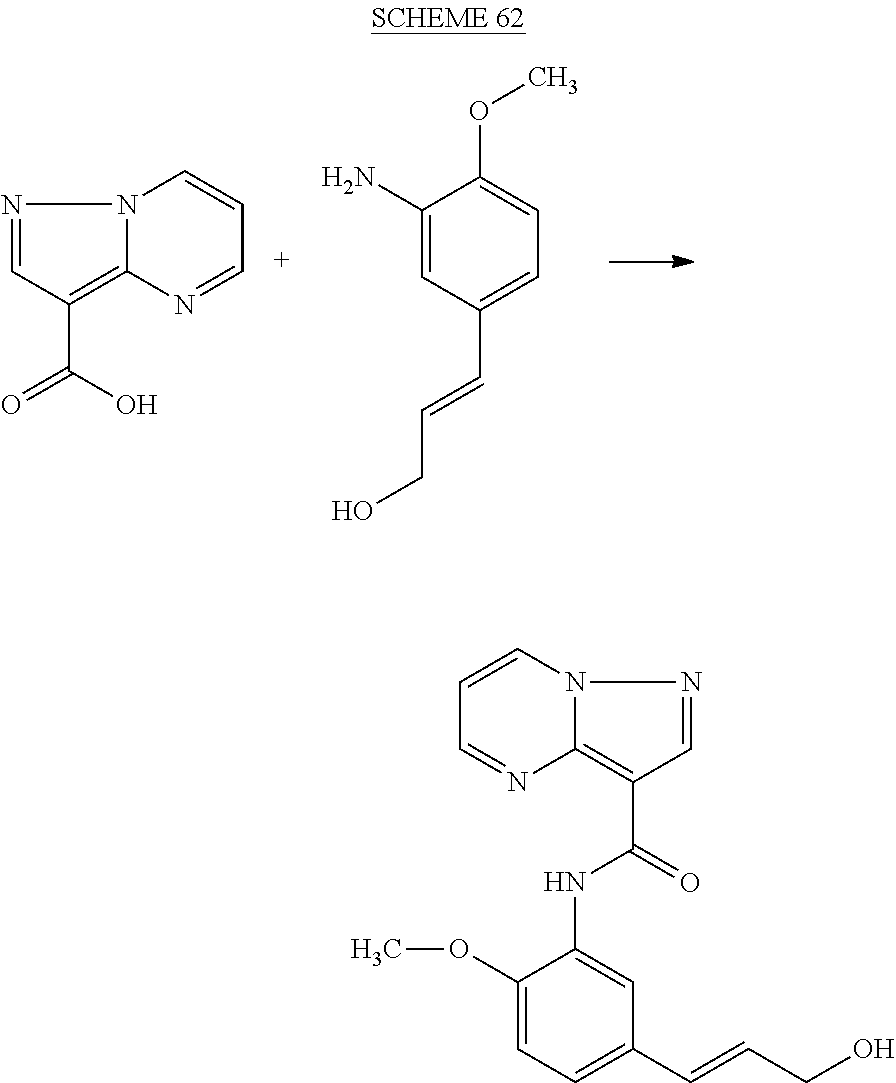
N1=CC(C(O)=O)=C2N1C=CC=N2.C1(N)=CC(C=CCO)=CC=C1OC.N1=CC(C(NC2=CC(C=CCO)=CC=C2OC)=O)=C2N1C=CC=N2
